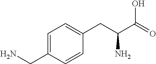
C1=CC(CN)=CC=C1CC(C(O)=O)N
